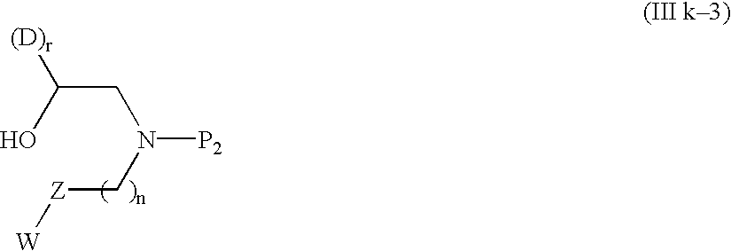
OC(CN(C[Z][W])[P2])[(D)r]
